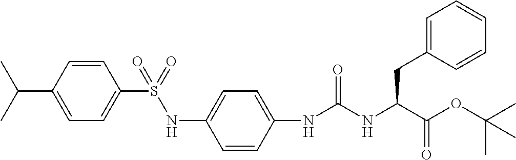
N(C(NC(C(=O)OC(C)(C)C)CC1=CC=CC=C1)=O)C1=CC=C(NS(=O)(C2=CC=C(C(C)C)C=C2)=O)C=C1
